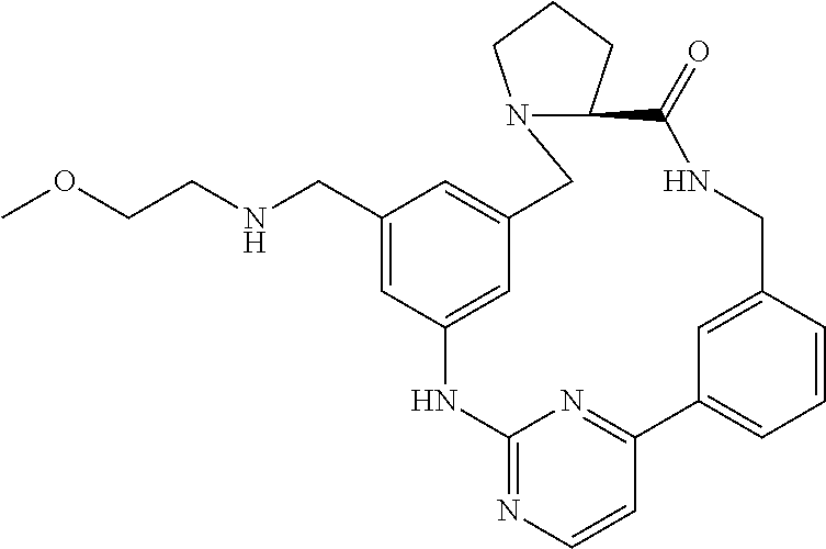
C(CNCC1=CC2=CC(=C1)CN1C(CCC1)C(=O)NCC1=CC(=CC=C1)C1=NC(=NC=C1)N2)OC
